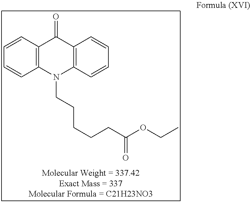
C12=C(C=CC=C1)C(=O)C1=C(N2CCCCCC(OCC)=O)C=CC=C1
